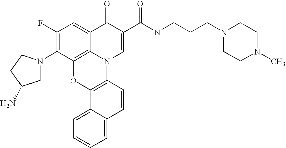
C1(F)=C(N2CC(N)CC2)C2=C3C(=C1)C(=O)C(C(NCCCN1CCN(C)CC1)=O)=CN3C1=C(O2)C2=CC=CC=C2C=C1
